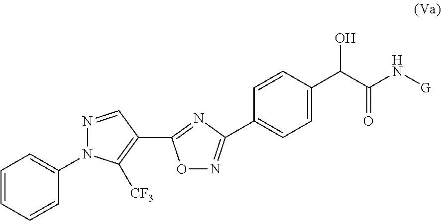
O1N=C(C2=CC=C(C(C(N[G])=O)O)C=C2)N=C1C1=C([CF3])N(C2=CC=CC=C2)N=C1
